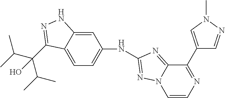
C1=C2C(=CC=C1NC1=NN3C(=N1)C(C1=CN(C)N=C1)=NC=C3)C(C(C(C)C)(C(C)C)O)=NN2
